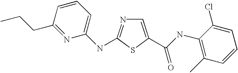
C1=CC(CCC)=NC(NC2=NC=C(C(NC3=C(C)C=CC=C3Cl)=O)S2)=C1
